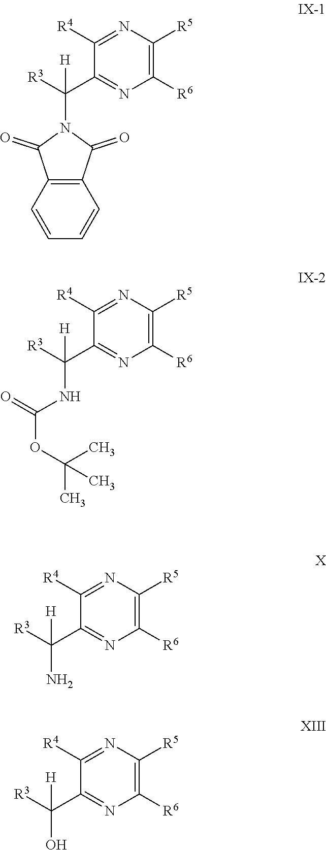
C1=CC=CC2=C1C(=O)N(C(C1=NC([R6])=C([R5])N=C1[R4])([R3])[H])C2=O.N(C(C1=NC([R6])=C([R5])N=C1[R4])([R3])[H])C(OC(C)(C)C)=O.[R3]C(C1=NC([R6])=C([R5])N=C1[R4])([H])N.[R3]C(C1=NC([R6])=C([R5])N=C1[R4])([H])O
